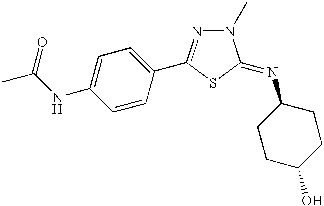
C1=CC(C2=NN(C)C(=NC3CCC(O)CC3)S2)=CC=C1NC(C)=O
